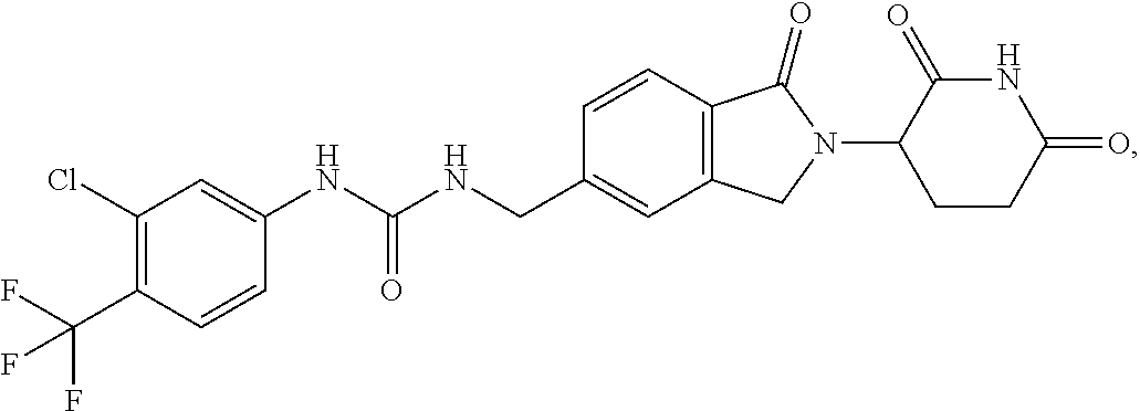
C1=CC2=C(C=C1CNC(NC1=CC(Cl)=C(C(F)(F)F)C=C1)=O)CN(C1CCC(=O)NC1=O)C2=O
